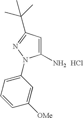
C1(N)=CC(C(C)(C)C)=NN1C1=CC=CC([OMe])=C1.Cl
